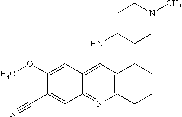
C12=C(C(NC3CCN(C)CC3)=C3C(=N1)C=C(C#N)C(OC)=C3)CCCC2
